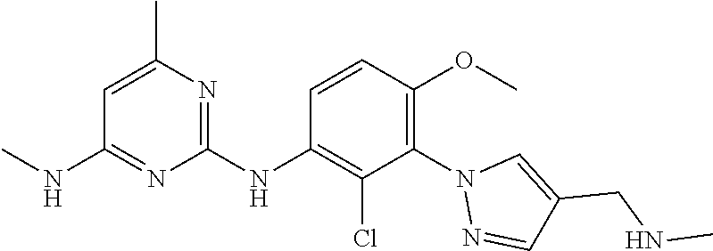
C1(NC2=C(Cl)C(N3N=CC(CNC)=C3)=C(OC)C=C2)=NC(C)=CC(NC)=N1
